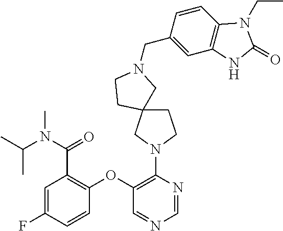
C1(OC2=C(C(N(C(C)C)C)=O)C=C(F)C=C2)=C(N2CC3(CC2)CN(CC2=CC4=C(C=C2)N(CC)C(=O)N4)CC3)N=CN=C1
